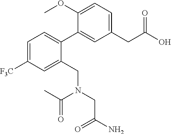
C1=C([F3C])C=C(CN(CC(N)=O)C(C)=O)C(C2=CC(CC(O)=O)=CC=C2OC)=C1
